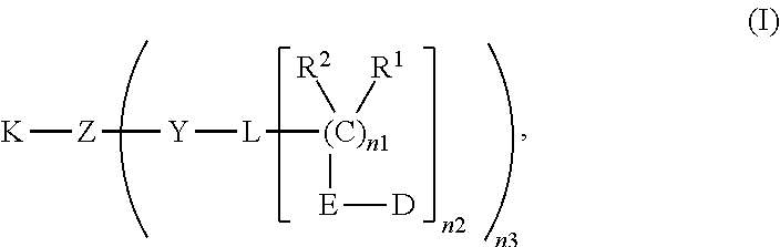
[(C)n1]([R2])([R1])([L][Y][Z][K])[E][D]
